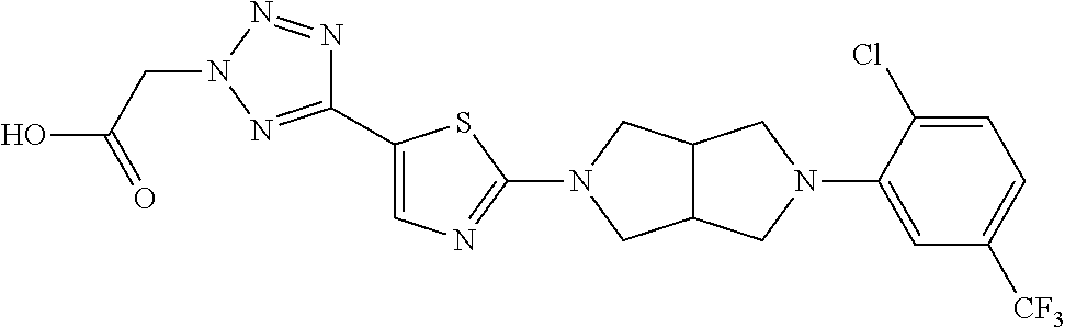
C1(C2=CN=C(N3CC4C(C3)CN(C3=CC([CF3])=CC=C3Cl)C4)S2)=NN(CC(O)=O)N=N1
